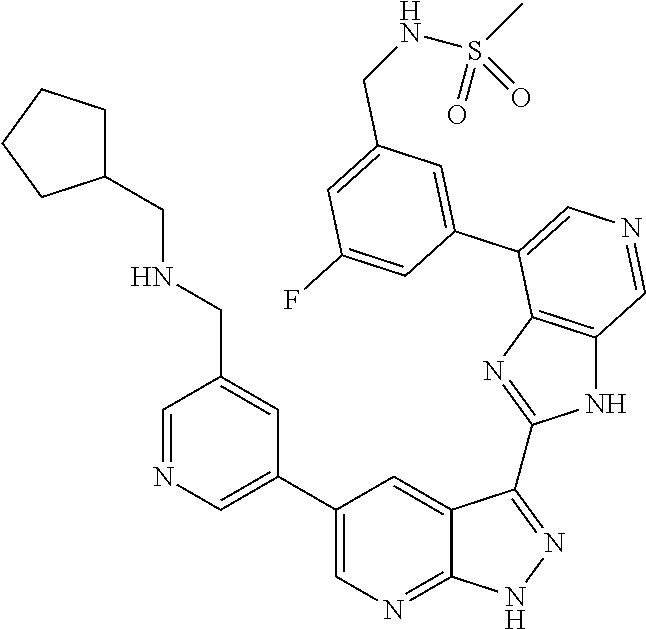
C1=C(C2=CN=CC3=C2N=C(C2=NNC4=NC=C(C5=CN=CC(CNCC6CCCC6)=C5)C=C42)N3)C=C(F)C=C1CNS(=O)(C)=O
